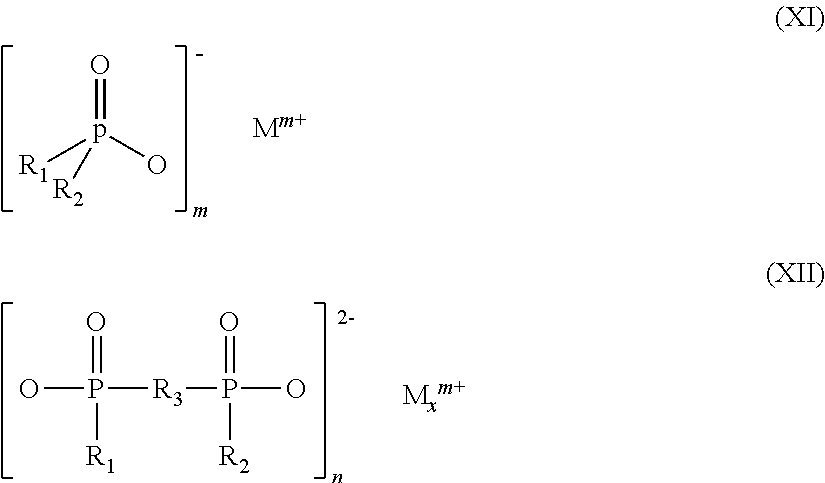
O=p(O)([R1])[R2].P(O)([R3]P(O)(=O)[R2])(=O)[R1]
